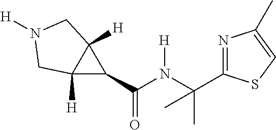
C12([H])C(C(=O)N([H])C(C)(C)C3=NC(C)=CS3)C1([H])CN([H])C2
